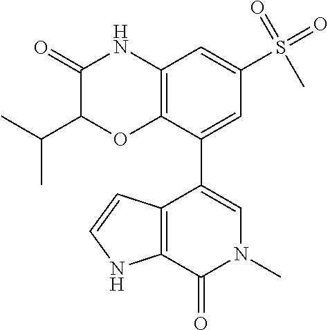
C1(=O)C(C(C)C)OC2=C(N1)C=C(S(=O)(=O)C)C=C2C1=CN(C)C(=O)C2=C1C=CN2
